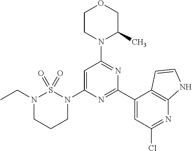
C1=C(N2CCCN(CC)S2(=O)=O)N=C(C2=CC(Cl)=NC3=C2C=CN3)N=C1N1C(C)COCC1
